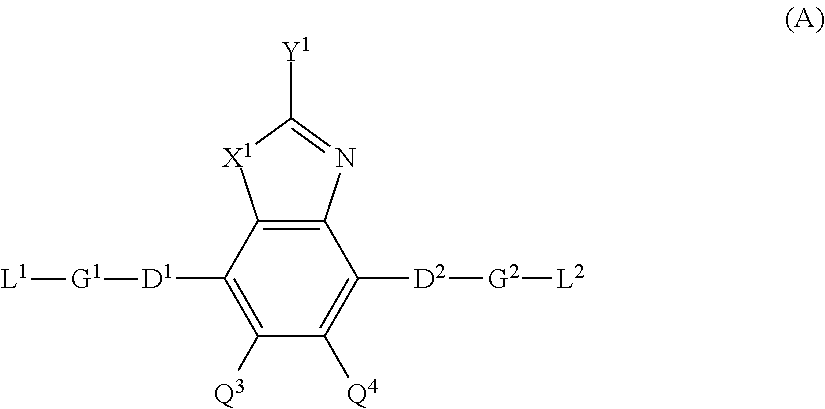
C12=C(C([D1][G1][L1])=C([Q3])C([Q4])=C1[D2][G2][L2])[X1]C([Y1])=N2
